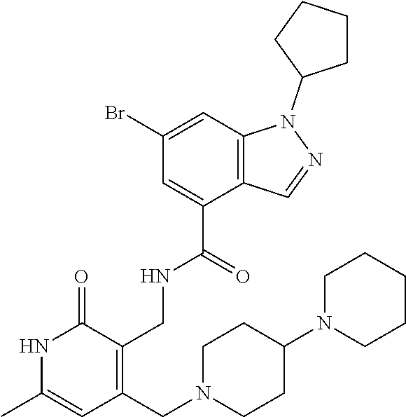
C12=C(C=C(Br)C=C1C(NCC1=C(CN3CCC(N4CCCCC4)CC3)C=C(C)NC1=O)=O)N(C1CCCC1)N=C2
